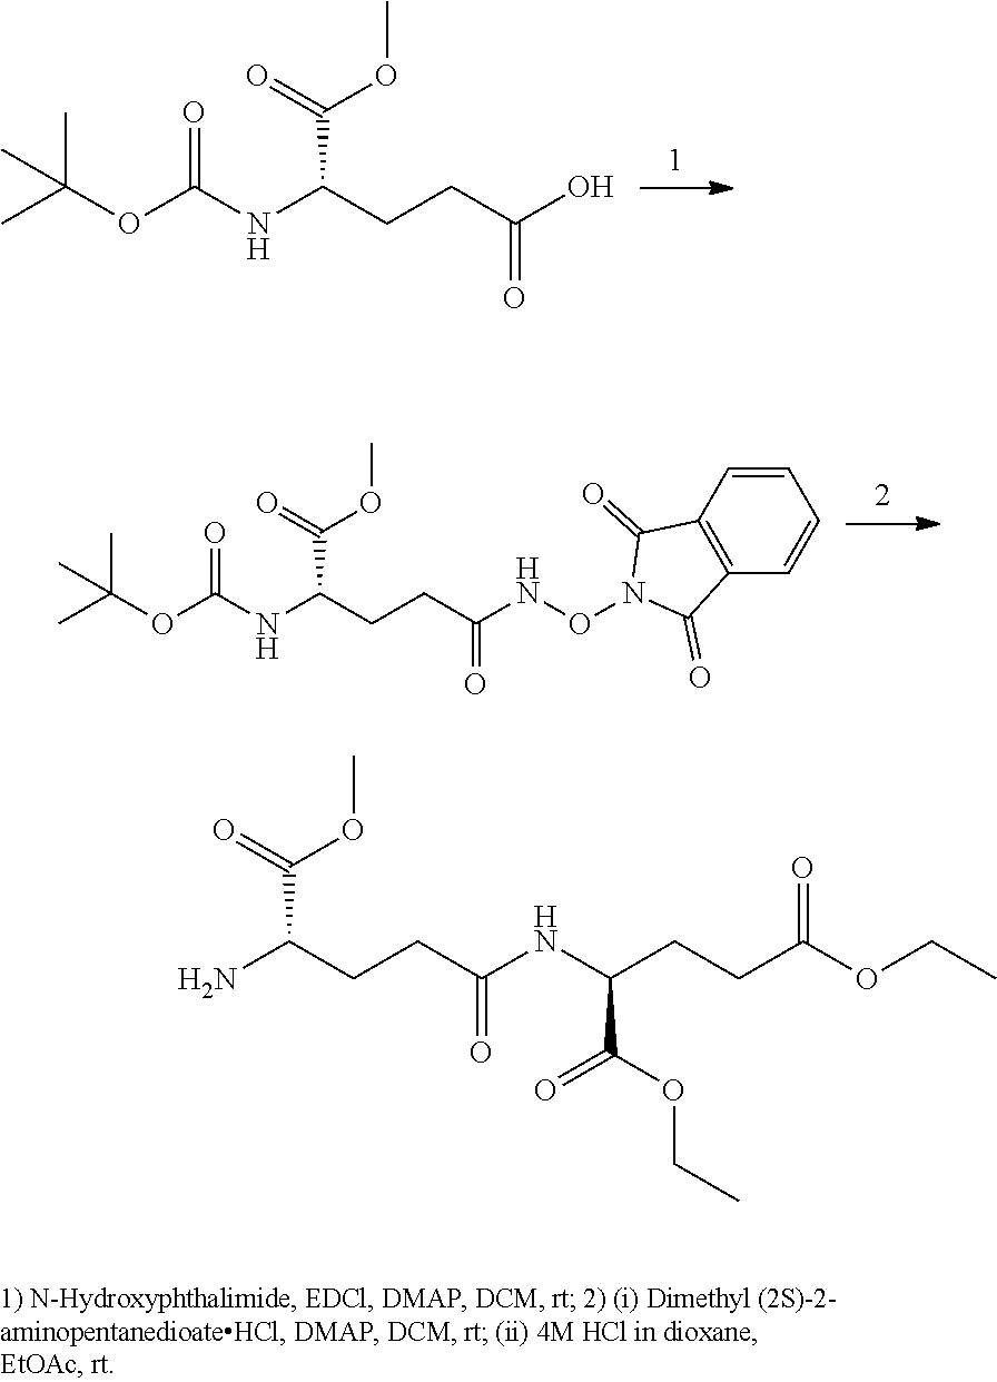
CC(OC(NC(CCC(O)=O)C(=O)OC)=O)(C)C.CC(OC(NC(CCC(NON1C(=O)C2=C(C=CC=C2)C1=O)=O)C(=O)OC)=O)(C)C.NC(CCC(NC(CCC(OCC)=O)C(OCC)=O)=O)C(=O)OC
